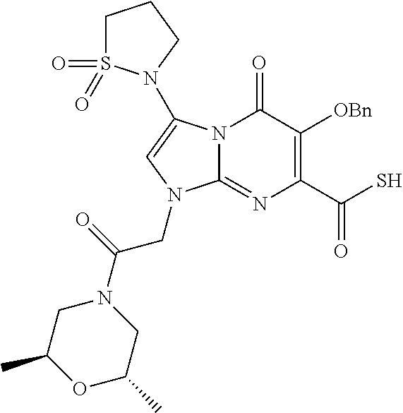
N12C(=NC(C(S)=O)=C([OBn])C1=O)N(CC(=O)N1CC(C)OC(C)C1)C=C2N1S(=O)(=O)CCC1
